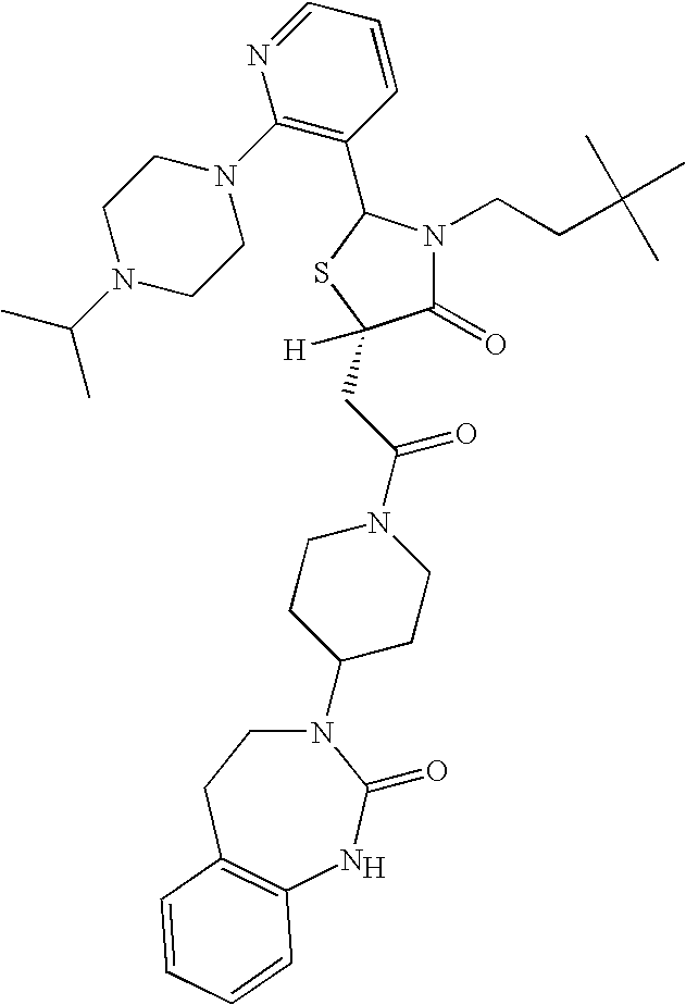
[H].N1(C2CCN(C(CC3([H])C(=O)N(CCC(C)(C)C)C(C4=C(N5CCN(C(C)C)CC5)N=CC=C4)S3)=O)CC2)CCC2=C(NC1=O)C=CC=C2
